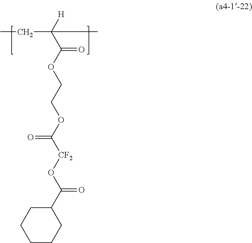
C(C([H])(C(OCCOC([CF2]OC(C1CCCCC1)=O)=O)=O)C)C
